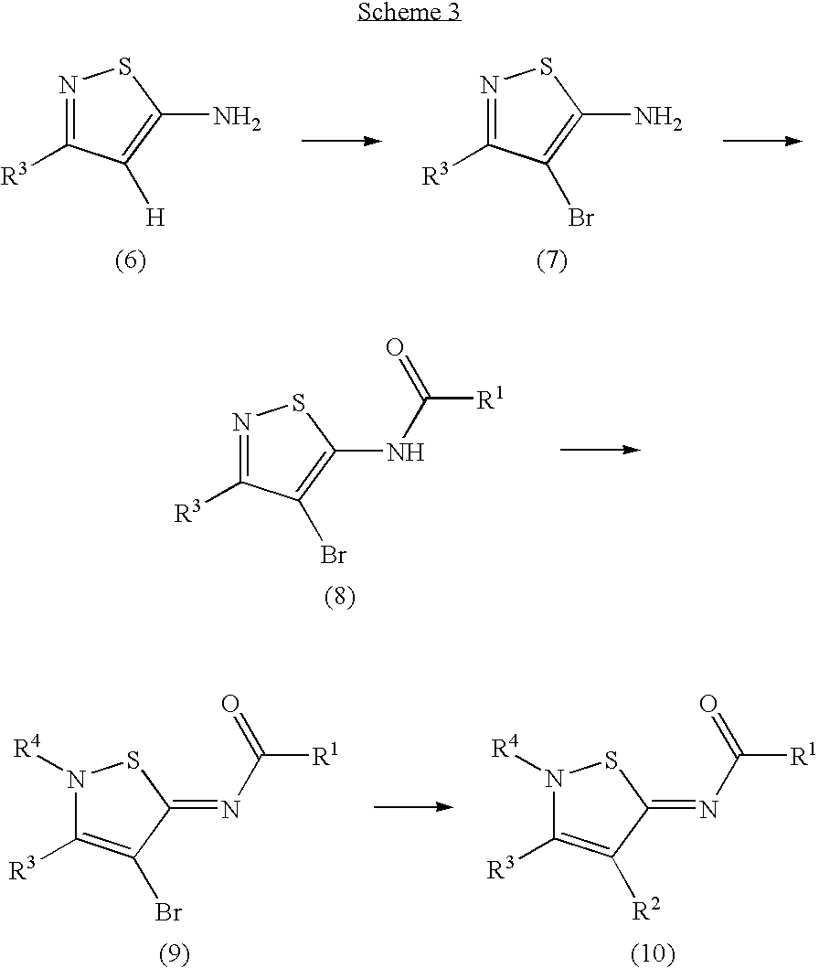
N1=C([R3])C([H])=C(N)S1.N1=C([R3])C(Br)=C(N)S1.N1=C([R3])C(Br)=C(NC([R1])=O)S1.N1([R4])C([R3])=C(Br)C(=NC([R1])=O)S1.N1([R4])C([R3])=C([R2])C(=NC([R1])=O)S1
